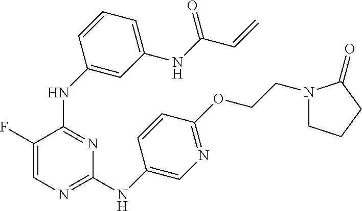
C1(NC2=CC(NC(C=C)=O)=CC=C2)=NC(NC2=CN=C(OCCN3CCCC3=O)C=C2)=NC=C1F
